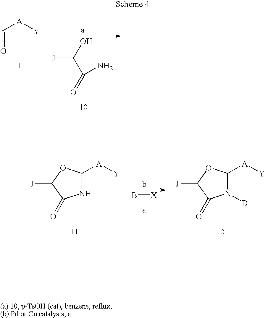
C(=O)[A][Y].OC(C(=O)N)[J].N1C([A][Y])OC([J])C1=O.B[X].N1(B)C([A][Y])OC([J])C1=O
